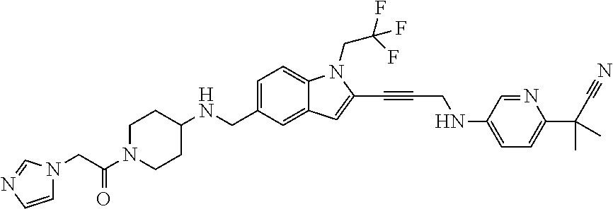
C1=C(CNC2CCN(C(CN3C=CN=C3)=O)CC2)C=C2C(=C1)N(CC(F)(F)F)C(C#CCNC1=CC=C(C(C#N)(C)C)N=C1)=C2
